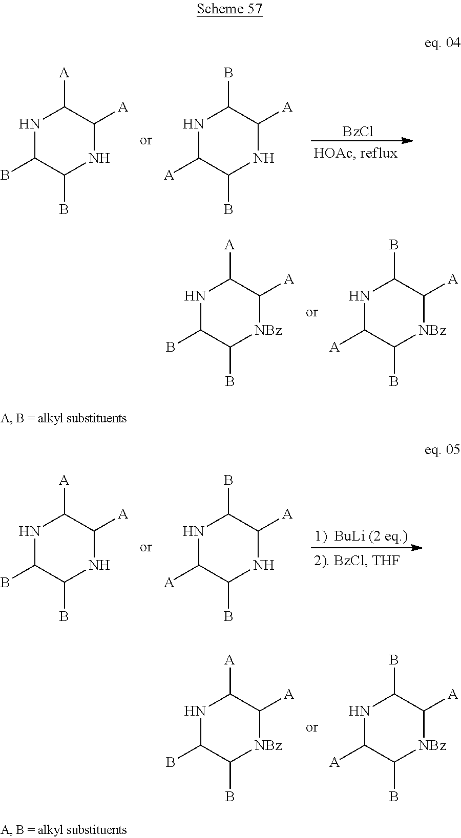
[BzCl].N1C(B)C(B)NC([A])C1[A].N1C([A])C(B)NC([A])C1B.[1)  BuLi (2 eq.)].N1C(B)C(B)NC([A])C1[A].N1C([A])C(B)NC([A])C1B.N1C(B)C(B)[NBz]C([A])C1[A].N1C([A])C(B)[NBz]C([A])C1B.N1C(B)C(B)[NBz]C([A])C1[A].N1C([A])C(B)[NBz]C([A])C1B
